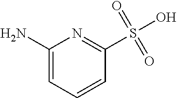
C1(N)=CC=CC(S(O)(=O)=O)=N1
